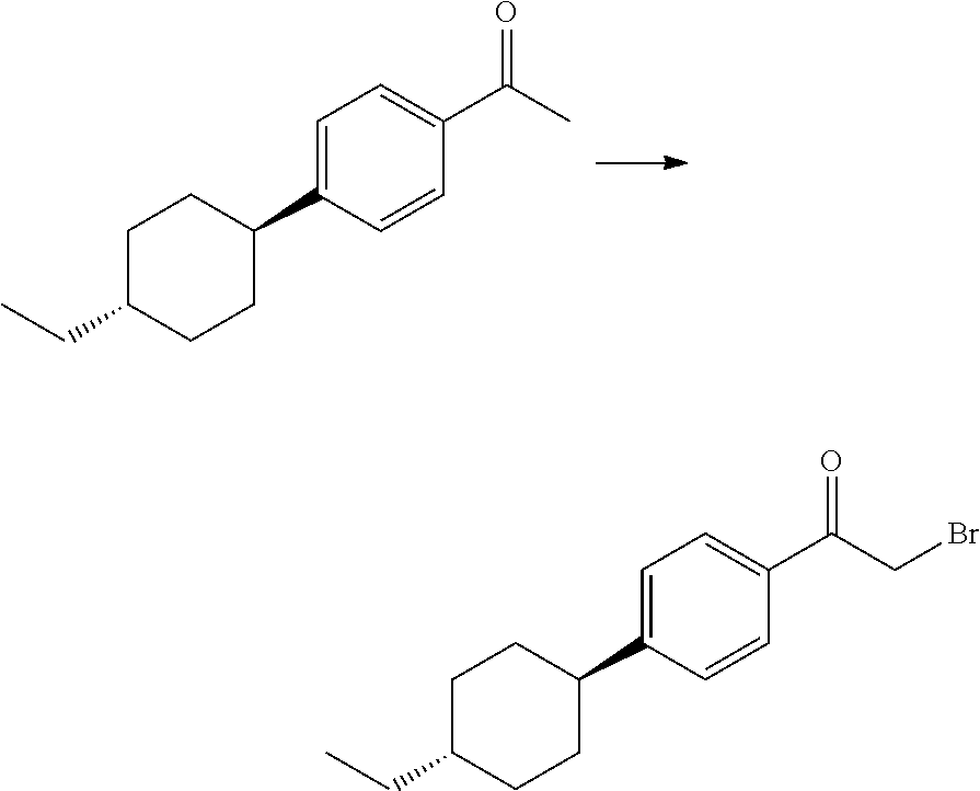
C1C(CC)CCC(C2=CC=C(C(C)=O)C=C2)C1.C1C(CC)CCC(C2=CC=C(C(CBr)=O)C=C2)C1
